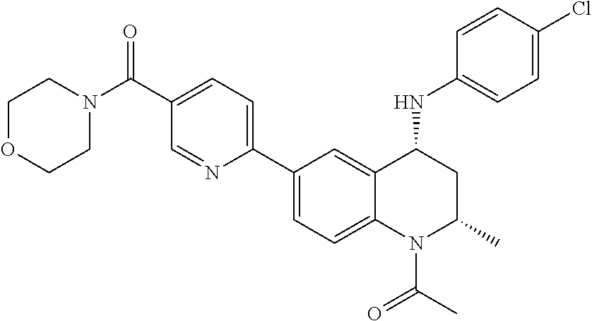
C1(C2=CC=C3C(=C2)C(NC2=CC=C(Cl)C=C2)CC(C)N3C(C)=O)=CC=C(C(N2CCOCC2)=O)C=N1
